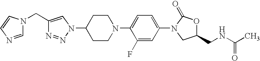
C1(N2N=NC(CN3C=NC=C3)=C2)CCN(C2=CC=C(N3C(=O)OC(CNC(C)=O)C3)C=C2F)CC1
